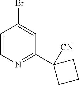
C1=CN=C(C2([CN])CCC2)C=C1Br
